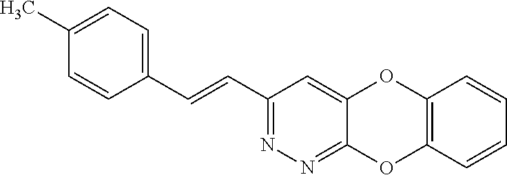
C1(C=CC2=CC=C(C)C=C2)=NN=C2C(=C1)OC1=C(O2)C=CC=C1
